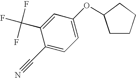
C1CCCC1OC1=CC=C(C#N)C(C(F)(F)F)=C1
